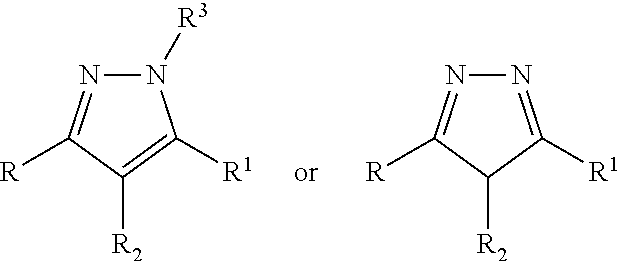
N1([R3])N=C([R])C([R2])=C1[R1].N1=C([R1])C([R2])C([R])=N1
